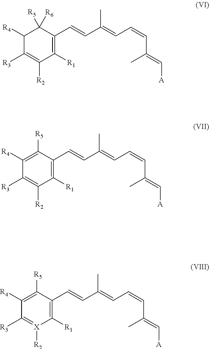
C1([R4])C([R3])=C([R2])C([R1])=C(C=CC(=CC=CC(=C[A])C)C)C1([R5])[R6].C1([R4])=C([R5])C(C=CC(=CC=CC(=C[A])C)C)=C([R1])C([R2])=C1[R3].C1([R4])=C([R5])C(C=CC(=CC=CC(=C[A])C)C)=C([R1])[X]([R2])=C1[R3]
